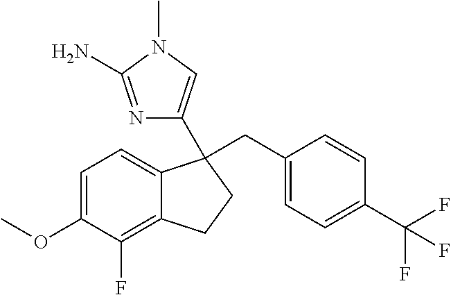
C1=C(OC)C(F)=C2C(=C1)C(CC1=CC=C(C(F)(F)F)C=C1)(C1=CN(C)C(N)=N1)CC2
